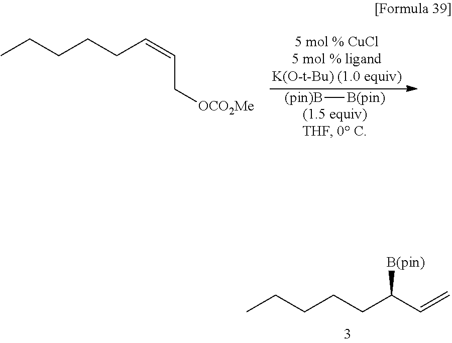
CCCCCC(C=C)[B(pin)].[(pin)B][B(pin)].CCCCCC=CC[OCO2Me]
